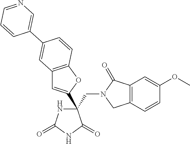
C(C1(C2=CC3=C(O2)C=CC(C2=CN=CC=C2)=C3)NC(=O)NC1=O)N1CC2=C(C1=O)C=C(OC)C=C2
